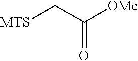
[MTS]CC([OMe])=O
